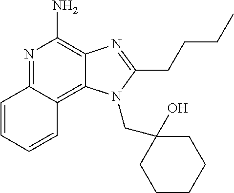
C1=CC2=NC(N)=C3C(=C2C=C1)N(CC1(O)CCCCC1)C(CCCC)=N3
